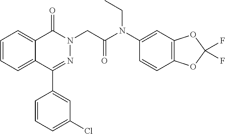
C1=CC=C2C(=C1)C(=O)N(CC(N(C1=CC3=C(C=C1)OC(F)(F)O3)CC)=O)N=C2C1=CC(Cl)=CC=C1
